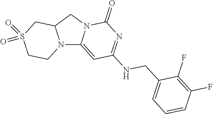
N12C3=CC(NCC4=CC=CC(F)=C4F)=NC(=O)N3CC1CS(=O)(=O)CC2
